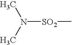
N([SO2]C)(C)C
